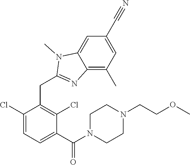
C1(Cl)=CC=C(C(=O)N2CCN(CCOC)CC2)C(Cl)=C1CC1=NC2=C(C)C=C(C#N)C=C2N1C
